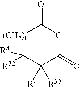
[(CH2)t]1C([R32])([R31])C([R])([R30])C(=O)OC1=O
